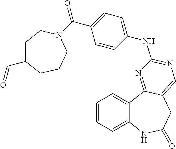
C1=CC=C2C(=C1)C1=NC(NC3=CC=C(C(=O)N4CCCC(C=O)CC4)C=C3)=NC=C1CC(=O)N2
